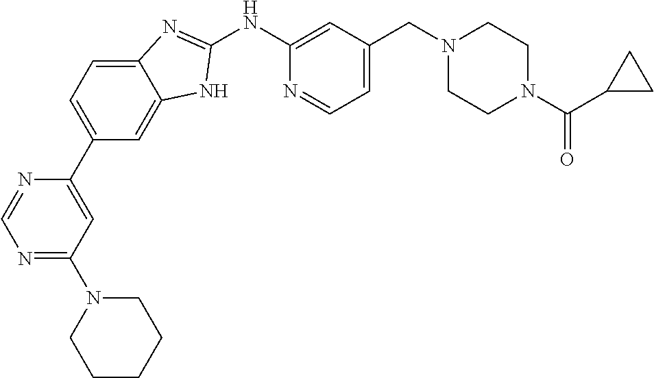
N1=C(N2CCCCC2)C=C(C2=CC=C3C(=C2)NC(NC2=CC(CN4CCN(C(C5CC5)=O)CC4)=CC=N2)=N3)N=C1
